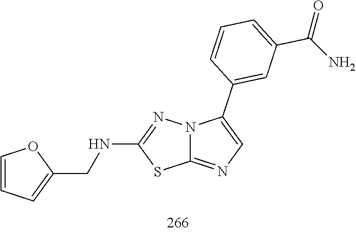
C1=COC(CNC2=NN3C(=NC=C3C3=CC(C(=O)N)=CC=C3)S2)=C1
